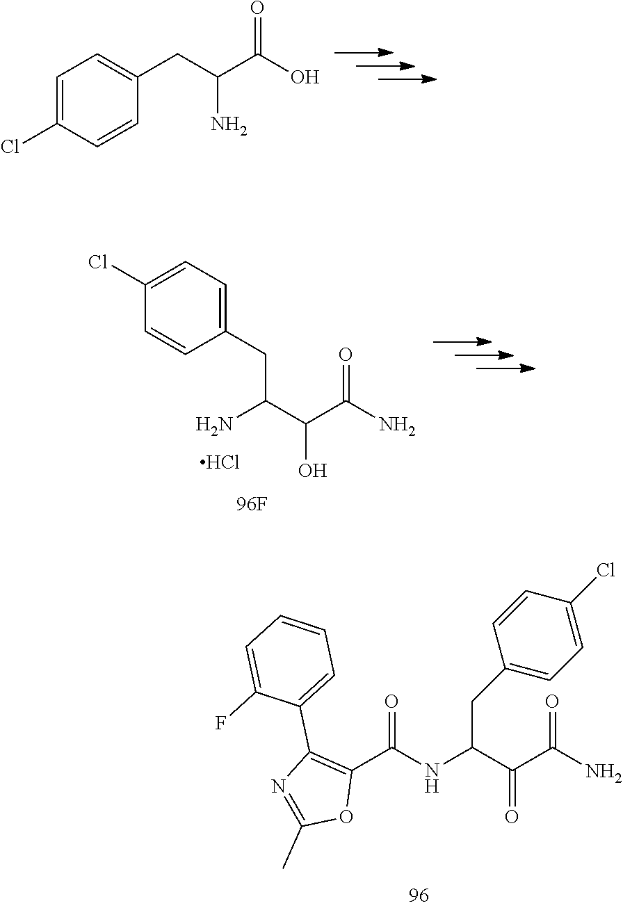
C1=C(Cl)C=CC(CC(C(=O)O)N)=C1.C(C(NC(=O)C1=C(C2=CC=CC=C2F)N=C(C)O1)C(C(=O)N)=O)C1=CC=C(Cl)C=C1.C1(Cl)=CC=C(CC(N)C(C(=O)N)O)C=C1.Cl
